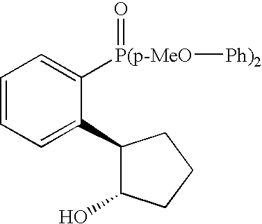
C1=CC=C(C2C(O)CCC2)C([P(p-MeO](=O)[Ph)2])=C1
